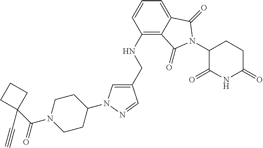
C1(CNC2=C3C(=CC=C2)C(=O)N(C2C(=O)NC(=O)CC2)C3=O)=CN(C2CCN(C(=O)C3(C#C)CCC3)CC2)N=C1
